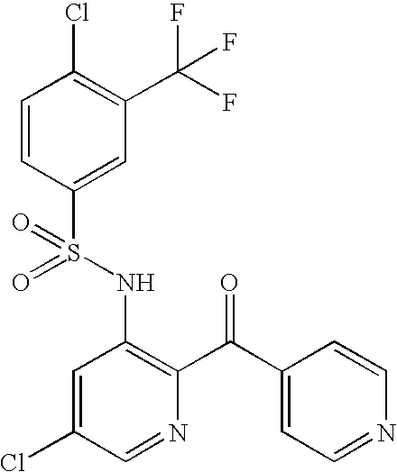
C1=CC(S(NC2=C(C(C3=CC=NC=C3)=O)N=CC(Cl)=C2)(=O)=O)=CC(C(F)(F)F)=C1Cl
